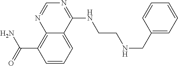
C(C1=C2N=CN=C(NCCNCC3=CC=CC=C3)C2=CC=C1)(N)=O
